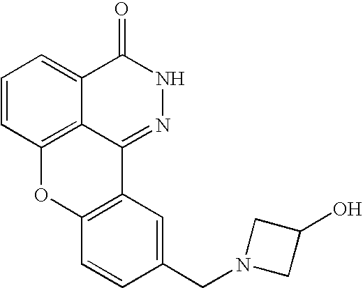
C1=CC2=C3C(=C1)C(=O)NN=C3C1=C(O2)C=CC(CN2CC(O)C2)=C1
